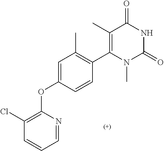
C1=NC(OC2=CC(C)=C(C3=C(C)C(=O)NC(=O)N3C)C=C2)=C(Cl)C=C1
